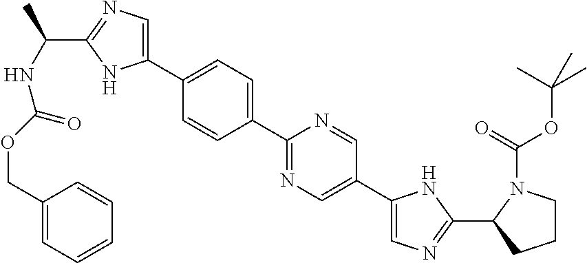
C1(C2=CN=C(C(NC(OCC3=CC=CC=C3)=O)C)N2)=CC=C(C2=NC=C(C3=CN=C(C4CCCN4C(=O)OC(C)(C)C)N3)C=N2)C=C1
